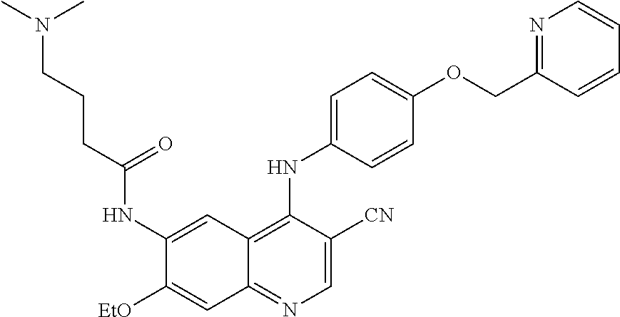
C1=C([CN])C(NC2=CC=C(OCC3=NC=CC=C3)C=C2)=C2C(=N1)C=C([EtO])C(NC(CCCN(C)C)=O)=C2
